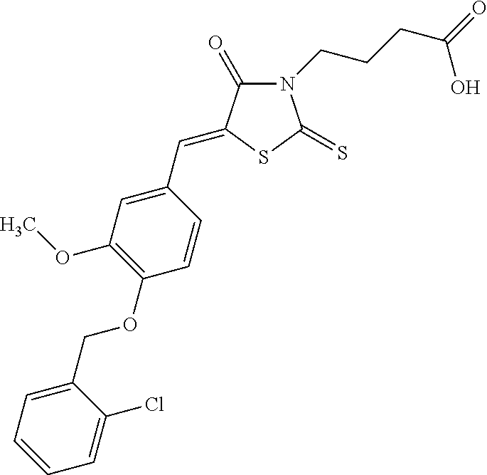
N1(CCCC(=O)O)C(=O)C(=CC2=CC(OC)=C(OCC3=CC=CC=C3Cl)C=C2)SC1=S
